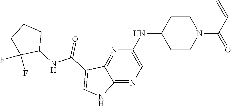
N(C1CCN(C(C=C)=O)CC1)C1=CN=C2C(=N1)C(C(NC1CCCC1(F)F)=O)=CN2
